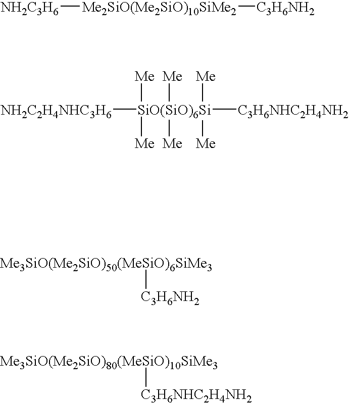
[NH2C3H6][Me2SiO(Me2SiO)10SiMe2][C3H6NH2].[NH2C2H4NHC3H6][SiO(SiO)6Si]([C3H6NHC2H4NH2])([Me])([Me])([Me])([Me])([Me])[Me].[Me3SiO(Me2SiO)50(MeSiO)6SiMe3][C3H6NH2].[Me3SiO(Me2SiO)80(MeSiO)10SiMe3][C3H6NHC2H4NH2]
